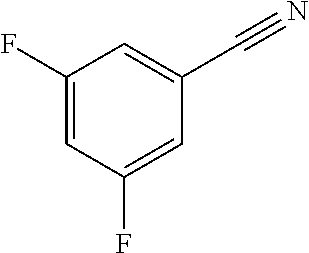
C1(F)=CC(F)=CC(C#N)=C1
